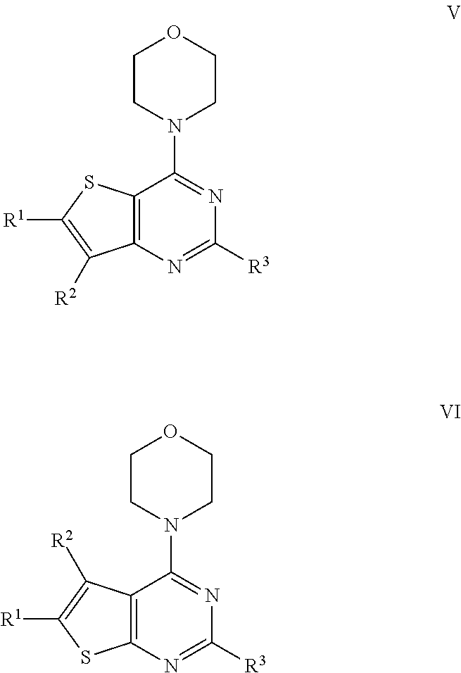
C1CN(C2=NC([R3])=NC3=C2SC([R1])=C3[R2])CCO1.C1CN(C2=NC([R3])=NC3=C2C([R2])=C([R1])S3)CCO1
